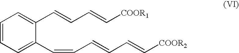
C1=CC=C(C=CC=CC=C[COOR2])C(C=CC=C[COOR1])=C1
